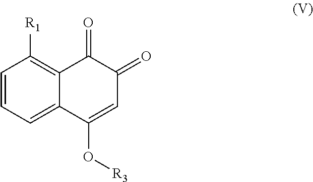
C1=CC([R1])=C2C(=C1)C(O[R3])=CC(=O)C2=O
